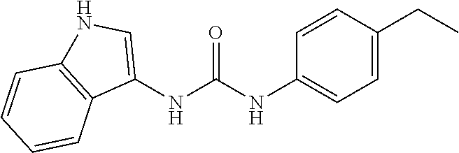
C1=CC(CC)=CC=C1NC(NC1=CNC2=C1C=CC=C2)=O
